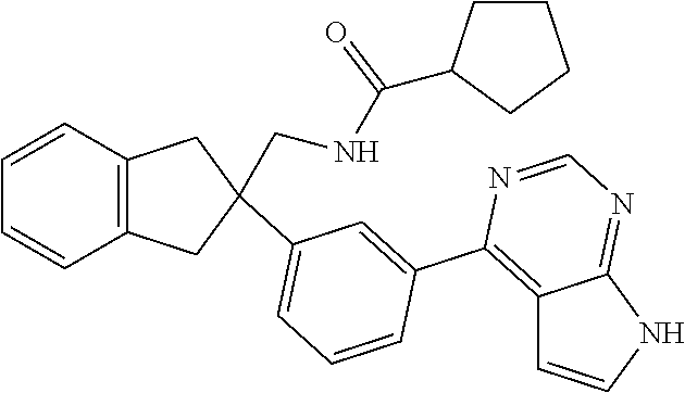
C12=C(C3=CC(C4(CNC(=O)C5CCCC5)CC5=C(C=CC=C5)C4)=CC=C3)N=CN=C1NC=C2
